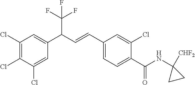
C1(Cl)=CC(C(C=CC2=CC=C(C(NC3([CHF2])CC3)=O)C(Cl)=C2)C(F)(F)F)=CC(Cl)=C1Cl
